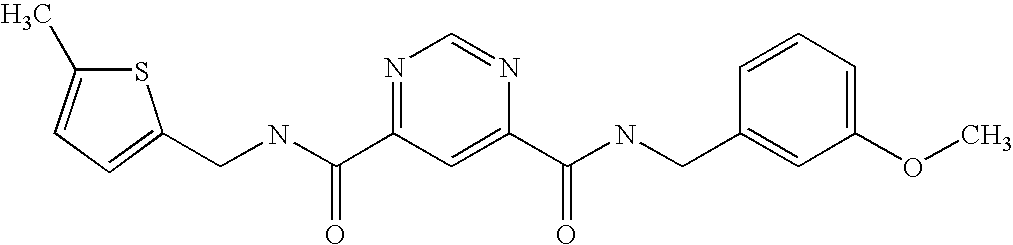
N(C(=O)C1=NC=NC(C(=O)NCC2=CC(OC)=CC=C2)=C1)CC1=CC=C(C)S1
